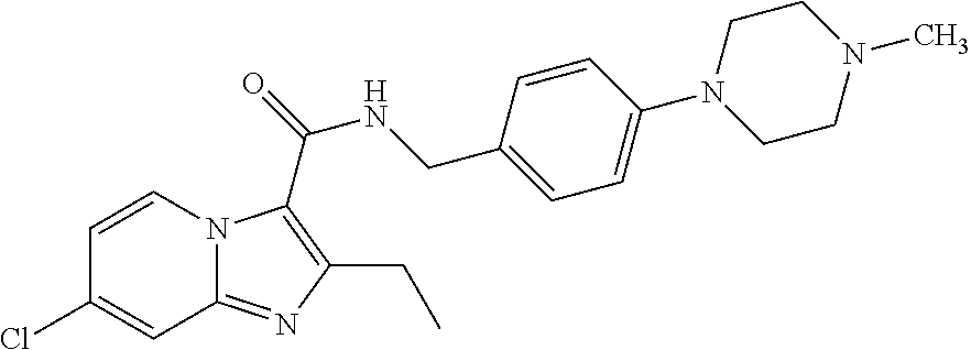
C1=CN2C(=NC(CC)=C2C(NCC2=CC=C(N3CCN(C)CC3)C=C2)=O)C=C1Cl
